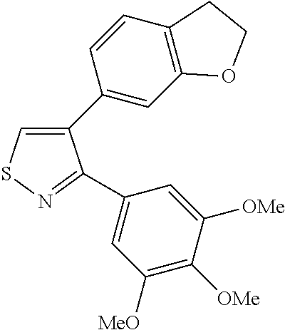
C1(C2=CC3=C(C=C2)CCO3)=CSN=C1C1=CC([MeO])=C([OMe])C([OMe])=C1
